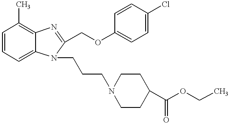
C1=CC=C2C(=C1C)N=C(COC1=CC=C(Cl)C=C1)N2CCCN1CCC(C(OCC)=O)CC1
